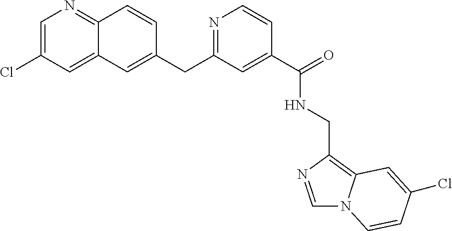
C1=NC(CNC(C2=CC(CC3=CC4=CC(Cl)=CN=C4C=C3)=NC=C2)=O)=C2N1C=CC(Cl)=C2
